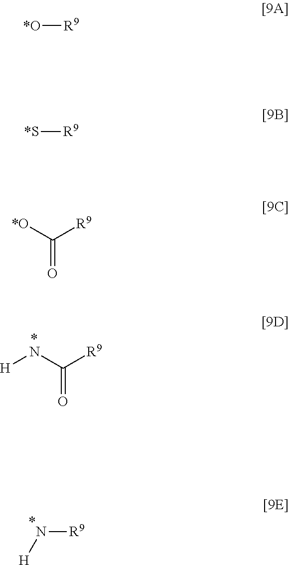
N(C([R9])=O)[H].N([R9])[H].[*O][R9].[*O]C([R9])=O.[*S][R9]
